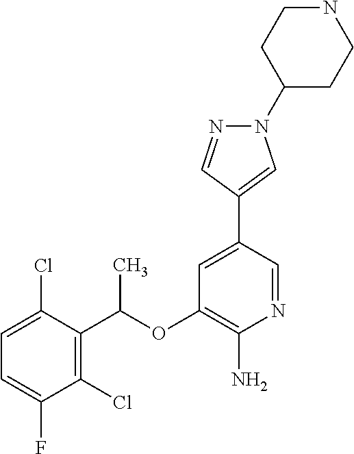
C1(Cl)=C(C(OC2=C(N)N=CC(C3=CN(C4CCNCC4)N=C3)=C2)C)C(Cl)=CC=C1F
